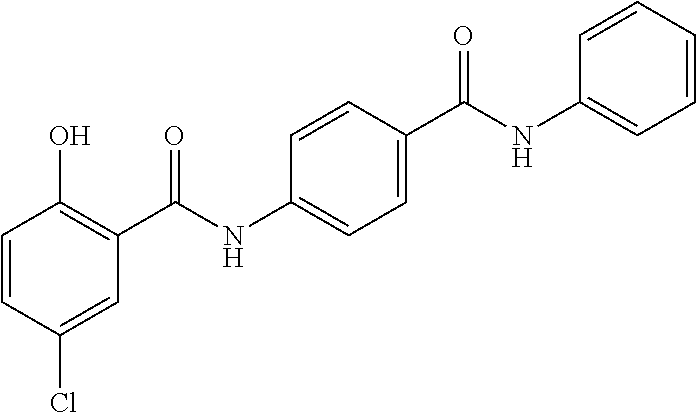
C1=CC(Cl)=CC(C(NC2=CC=C(C(NC3=CC=CC=C3)=O)C=C2)=O)=C1O
